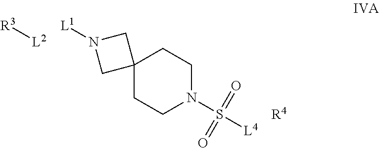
C12(CCN(S([L4])(=O)=O)CC1)CN([L1])C2.[L2][R3].[R4]
